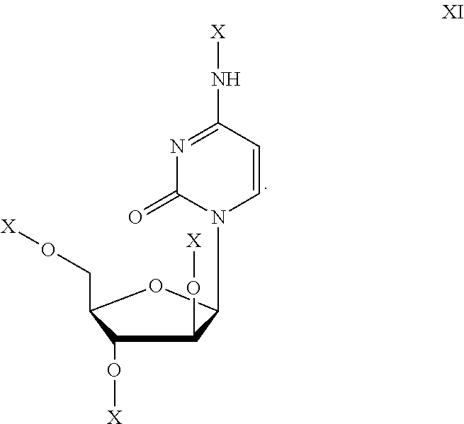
N1=C(N[X])C=CN(C2C(O[X])C(O[X])C(CO[X])O2)C1=O
